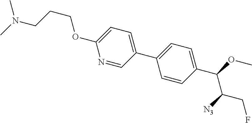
C1(C2=CC=C(C(OC)C([N3])CF)C=C2)=CC=C(OCCCN(C)C)N=C1
